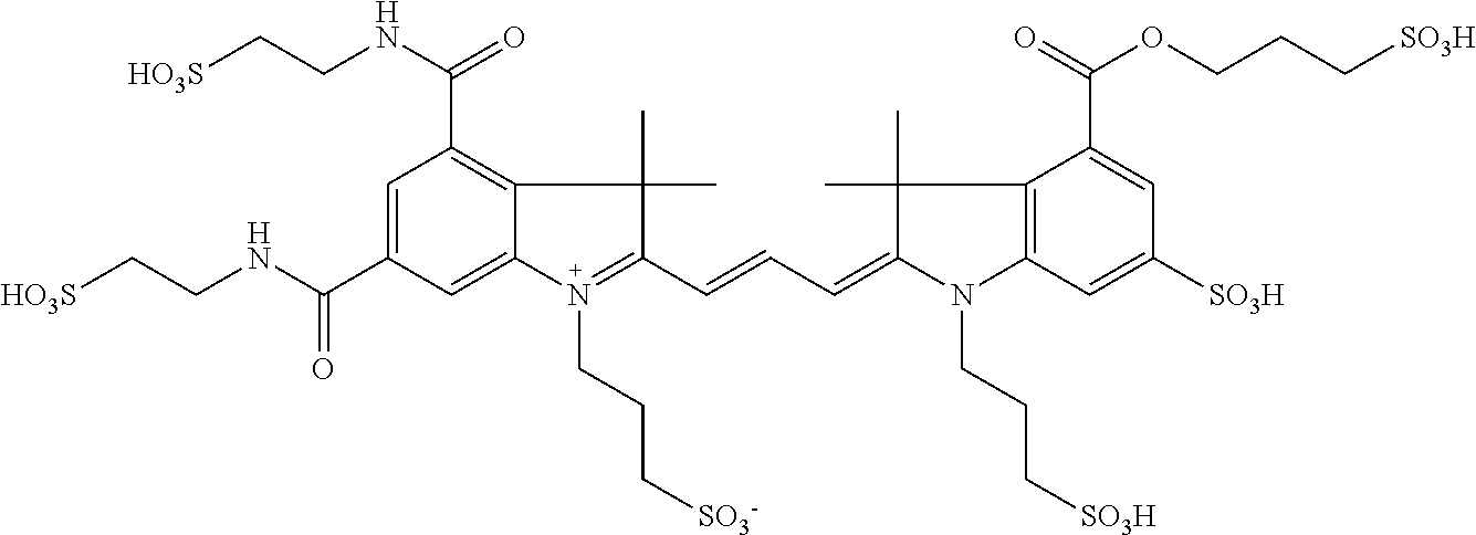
C1=C(C(NCC[HO3S])=O)C=C2C(=C1C(=O)NCC[HO3S])C(C)(C)C(C=CC=C1N(CCC[SO3H])C3=C(C1(C)C)C(C(OCCC[SO3H])=O)=CC([SO3H])=C3)=N2CCC[SO3-]
